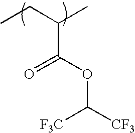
CCC(C)C(=O)OC([CF3])[F3C]
